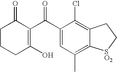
C1CCC(O)=C(C(C2=CC(C)=C3C(=C2Cl)CC[SO2]3)=O)C1=O
